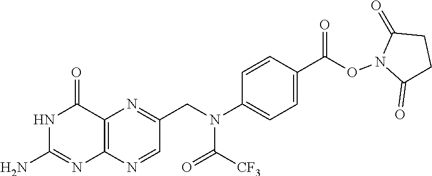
O=C(N(CC1=NC2=C(N=C1)N=C(N)NC2=O)C1=CC=C(C(=O)ON2C(=O)CCC2=O)C=C1)[CF3]
